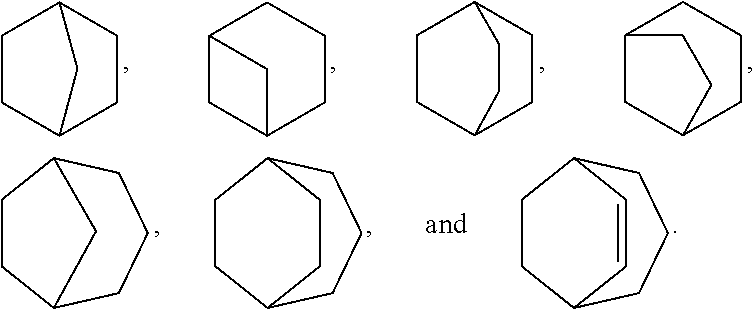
C1C2CCC(C1)C2.C1C2CCCC1C2.C1CC2CCC1CC2.C1C2CCCC1CC2.C1CC2CCCC1C2.C1CC2CCCC1CC2.C1CC2CCCC1C=C2
